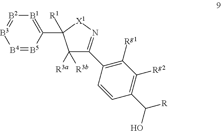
[B1]1=C(C2([R1])C([R3a])([R3b])C(C3=C([Rg1])C([Rg2])=C(C([R])O)C=C3)=N[X1]2)[B5]=[B4][B3]=[B2]1
